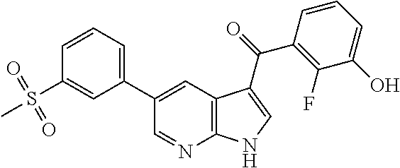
C12=C(C=C(C3=CC=CC(S(C)(=O)=O)=C3)C=N1)C(C(=O)C1=C(F)C(O)=CC=C1)=CN2
